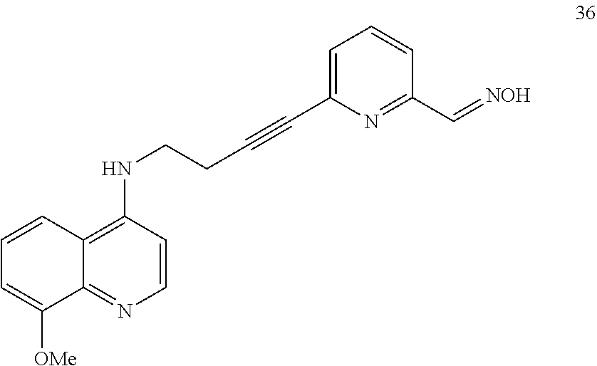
C1=CC2=C(NCCC#CC3=CC=CC(C=[NOH])=N3)C=CN=C2C([OMe])=C1
